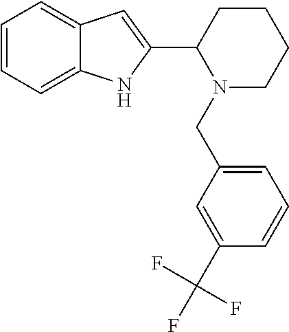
C1=CC=C2C(=C1)C=C(C1CCCCN1CC1=CC=CC(C(F)(F)F)=C1)N2
